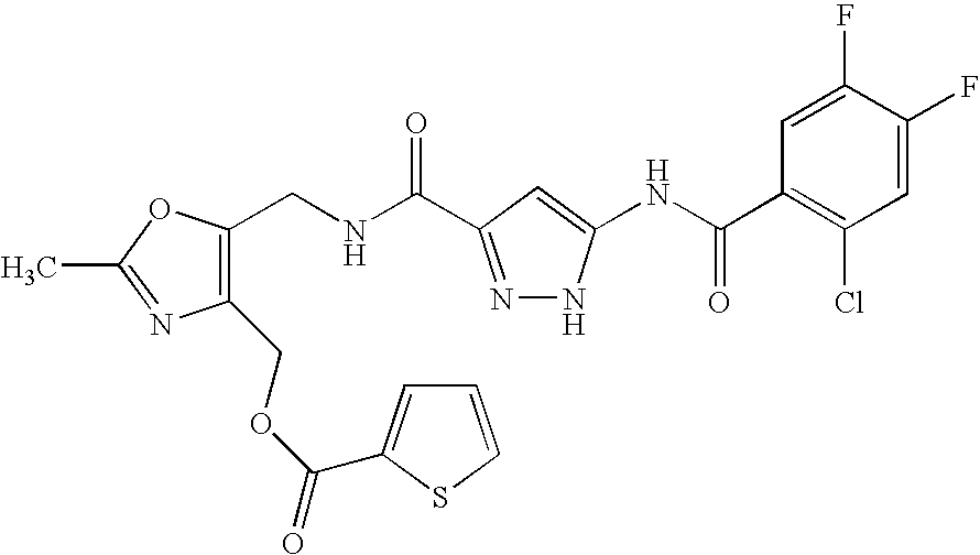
C1(COC(=O)C2=CC=CS2)=C(CNC(=O)C2=NNC(NC(C3=C(Cl)C=C(F)C(F)=C3)=O)=C2)OC(C)=N1
